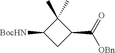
C1(C)(C)C([BocHN])CC1C(=O)[OBn]
